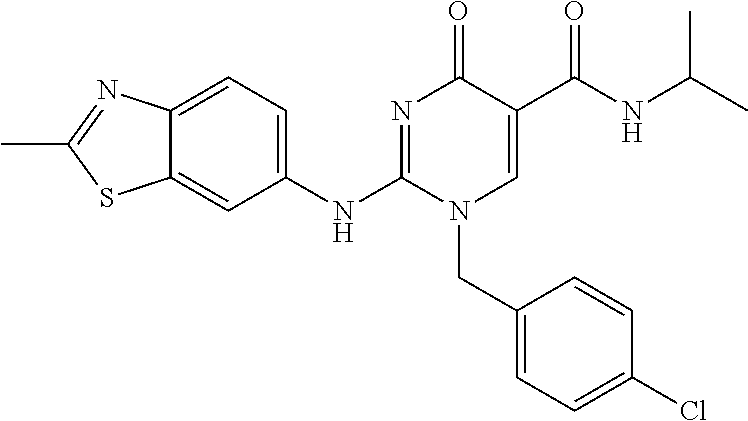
C1(NC2=NC(=O)C(C(NC(C)C)=O)=CN2CC2=CC=C(Cl)C=C2)=CC=C2C(=C1)SC(C)=N2
